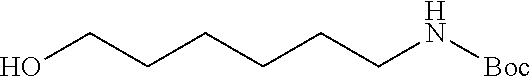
OCCCCCCN[Boc]
